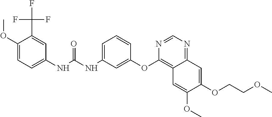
C1(OC)=CC=C(NC(NC2=CC=CC(OC3=C4C(=NC=N3)C=C(OCCOC)C(OC)=C4)=C2)=O)C=C1C(F)(F)F
